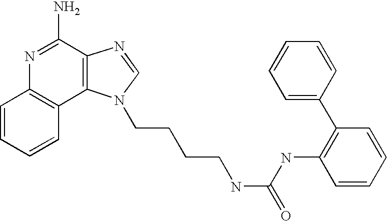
C1=CC=CC2=C1N=C(N)C1=C2N(CCCCNC(NC2=C(C3=CC=CC=C3)C=CC=C2)=O)C=N1
